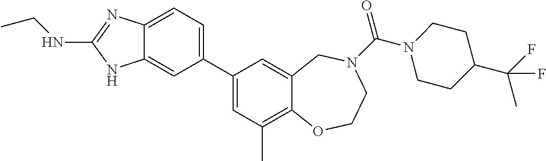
C12=CC=C(C3=CC(C)=C4C(=C3)CN(C(=O)N3CCC(C(C)(F)F)CC3)CCO4)C=C1NC(NCC)=N2
